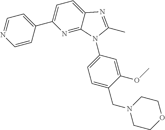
C1=C2C(=NC(C3=CC=NC=C3)=C1)N(C1=CC=C(CN3CCOCC3)C(OC)=C1)C(C)=N2
